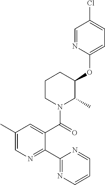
C1(OC2C(C)N(C(=O)C3=CC(C)=CN=C3C3=NC=CC=N3)CCC2)=CC=C(Cl)C=N1
